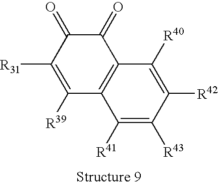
C1([R41])=C([R43])C([R42])=C([R40])C2=C1C([R39])=C([R31])C(=O)C2=O
